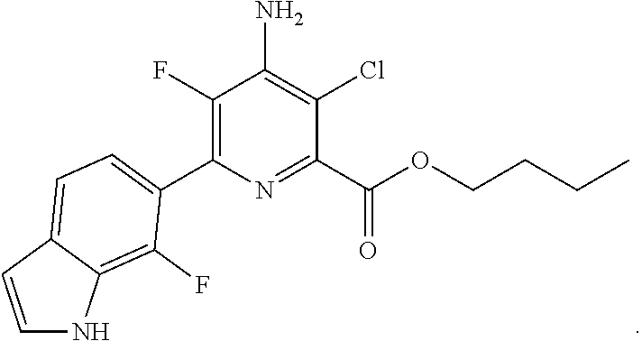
C1(F)=C(C2=CC=C3C(=C2F)NC=C3)N=C(C(OCCCC)=O)C(Cl)=C1N
